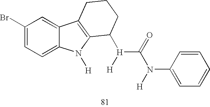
[H](C1C2=C(C3=CC(Br)=CC=C3N2[H])CCC1)([H])C(=O)N([H])C1=CC=CC=C1
